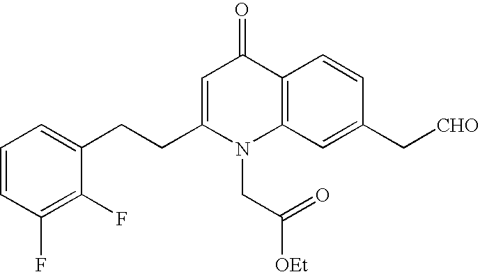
C1=CC(F)=C(F)C(CCC2=CC(=O)C3=C(N2CC([OEt])=O)C=C(C[CHO])C=C3)=C1
